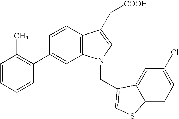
C1=CC2=C(C=C1C1=C(C)C=CC=C1)N(CC1=CSC3=CC=C(Cl)C=C31)C=C2C[COOH]
